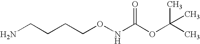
NCCCCONC(OC(C)(C)C)=O
